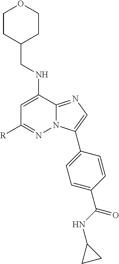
C1=C(NCC2CCOCC2)C2=NC=C(C3=CC=C(C(NC4CC4)=O)C=C3)N2N=C1[R]
